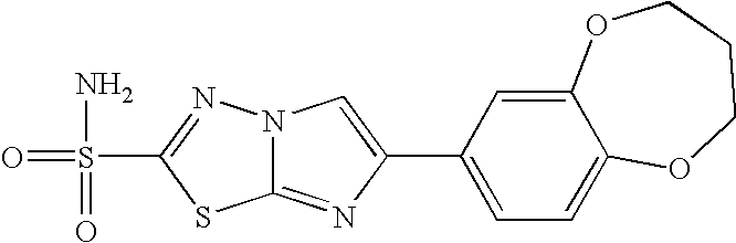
C12=NC(C3=CC=C4C(=C3)OCCCO4)=CN1N=C(S(=O)(N)=O)S2
